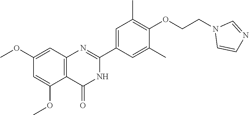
C(COC1=C(C)C=C(C2=NC3=C(C(OC)=CC(OC)=C3)C(=O)N2)C=C1C)N1C=NC=C1
